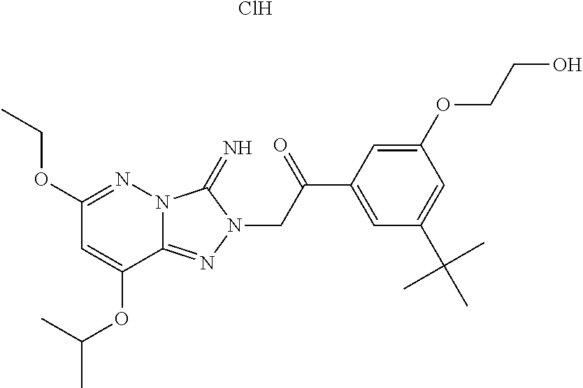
N12C(=NN(CC(C3=CC(C(C)(C)C)=CC(OCCO)=C3)=O)C1=N)C(OC(C)C)=CC(OCC)=N2.Cl
